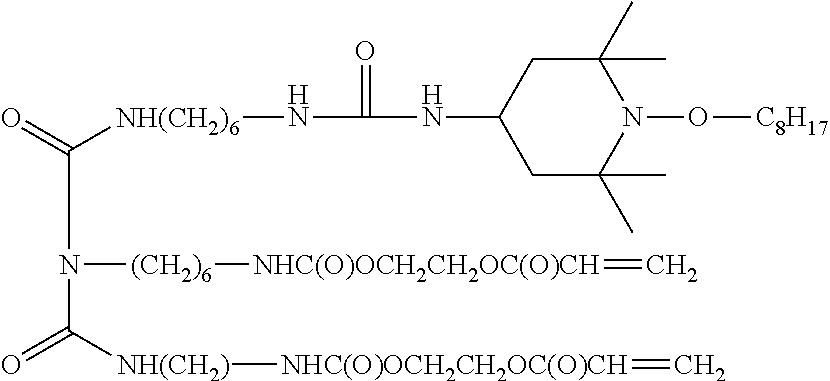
C1(C)(C)CC(NC(=O)N[NH(CH2)6]C(=O)N(C(=O)[NH(CH2)][NHC(O)OCH2CH2OC(O)CH]=C)[(CH2)6][NHC(O)OCH2CH2OC(O)CH]=C)CC(C)(C)N1O[C8H17]
